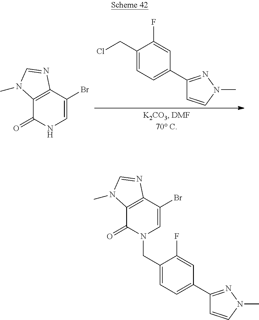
C1(CN2C(=O)C3=C(C(Br)=C2)N=CN3C)=CC=C(C2=NN(C)C=C2)C=C1F.C12=C(C(Br)=CNC1=O)N=CN2C.C1(CCl)=CC=C(C2=NN(C)C=C2)C=C1F
